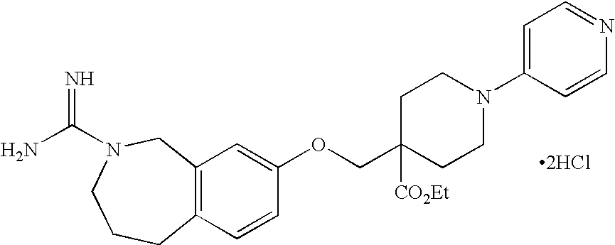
C12=C(CN(C(N)=N)CCC1)C=C(OCC1([CO2Et])CCN(C3=CC=NC=C3)CC1)C=C2.[2HCl]
